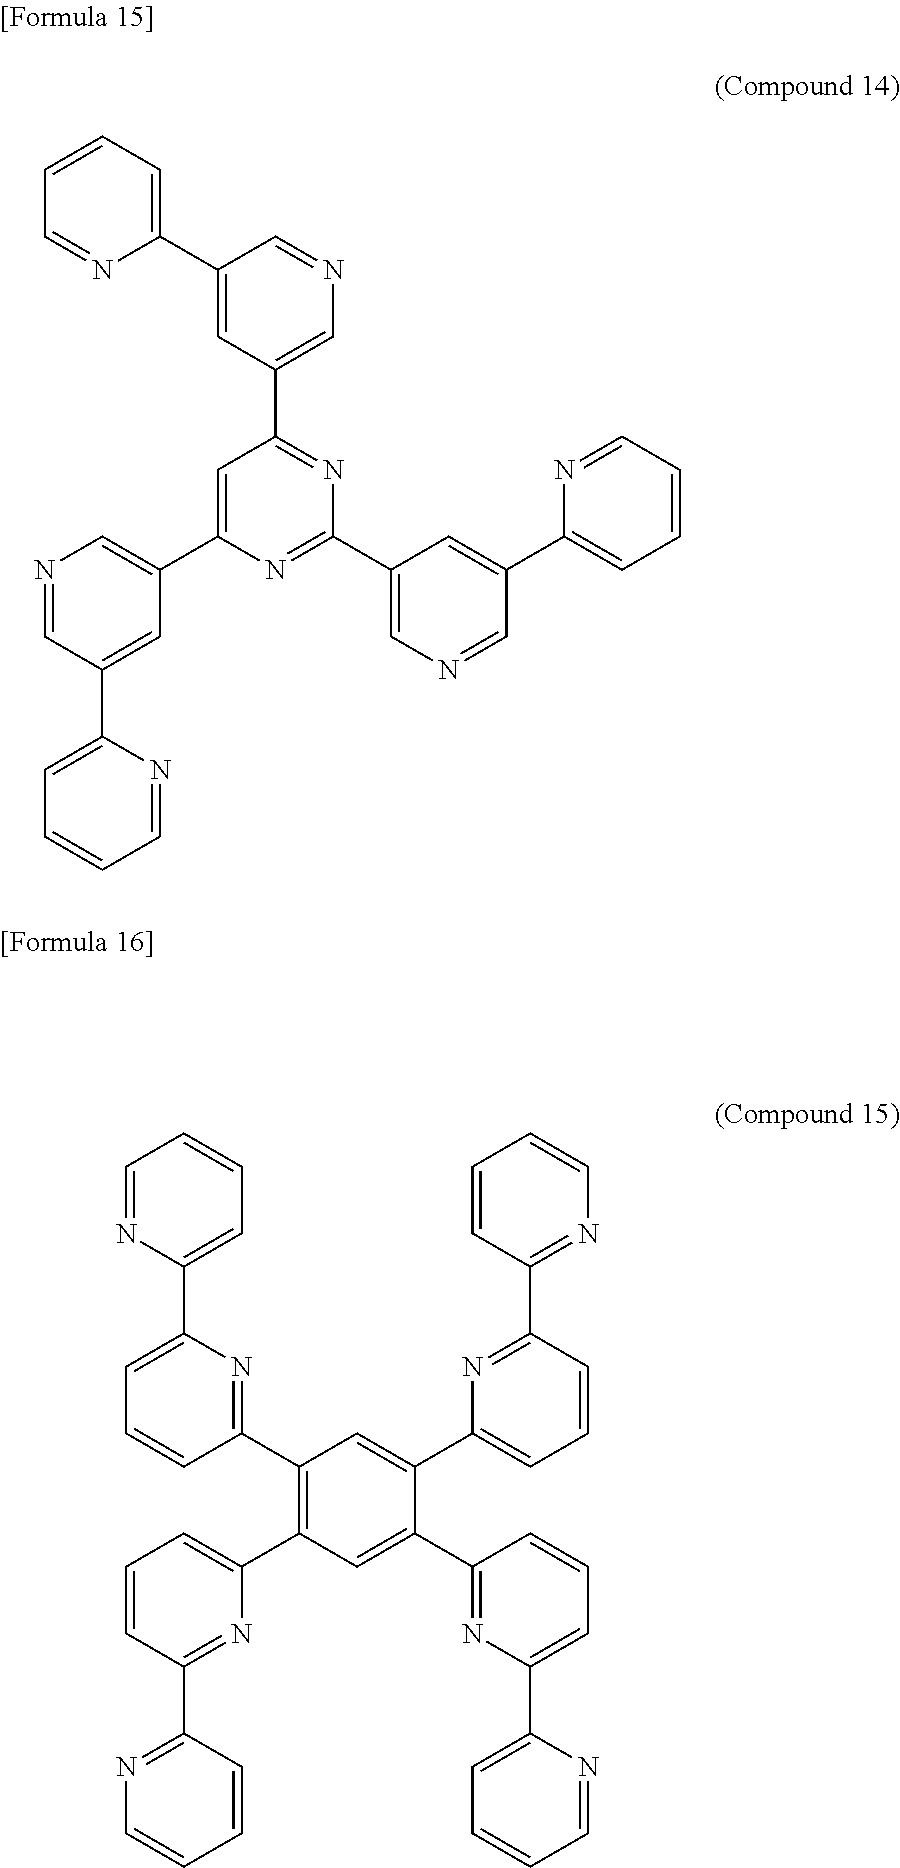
C1(C2=CC(C3=NC(C4=CN=CC(C5=CC=CC=N5)=C4)=NC(C4=CN=CC(C5=CC=CC=N5)=C4)=C3)=CN=C2)=CC=CC=N1.C1=NC(C2=CC=CC(C3=C(C4=CC=CC(C5=NC=CC=C5)=N4)C=C(C4=NC(C5=CC=CC=N5)=CC=C4)C(C4=CC=CC(C5=NC=CC=C5)=N4)=C3)=N2)=CC=C1
